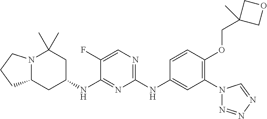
N12C(CC(NC3=NC(NC4=CC(N5N=NN=C5)=C(OCC5(C)COC5)C=C4)=NC=C3F)CC1(C)C)CCC2
